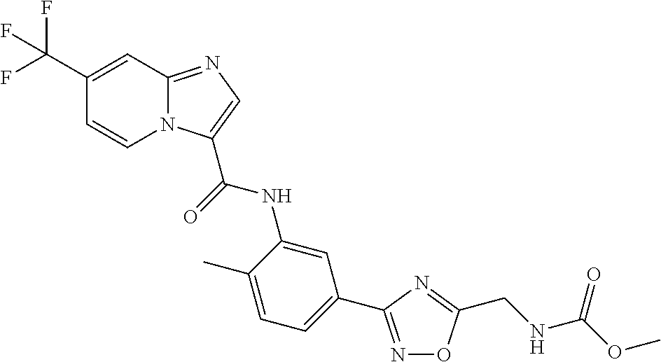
C12=NC=C(C(NC3=CC(C4=NOC(CNC(OC)=O)=N4)=CC=C3C)=O)N1C=CC(C(F)(F)F)=C2
